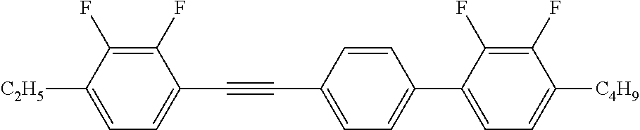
C1(F)=C(F)C([C2H5])=CC=C1C#CC1=CC=C(C2=CC=C([C4H9])C(F)=C2F)C=C1
